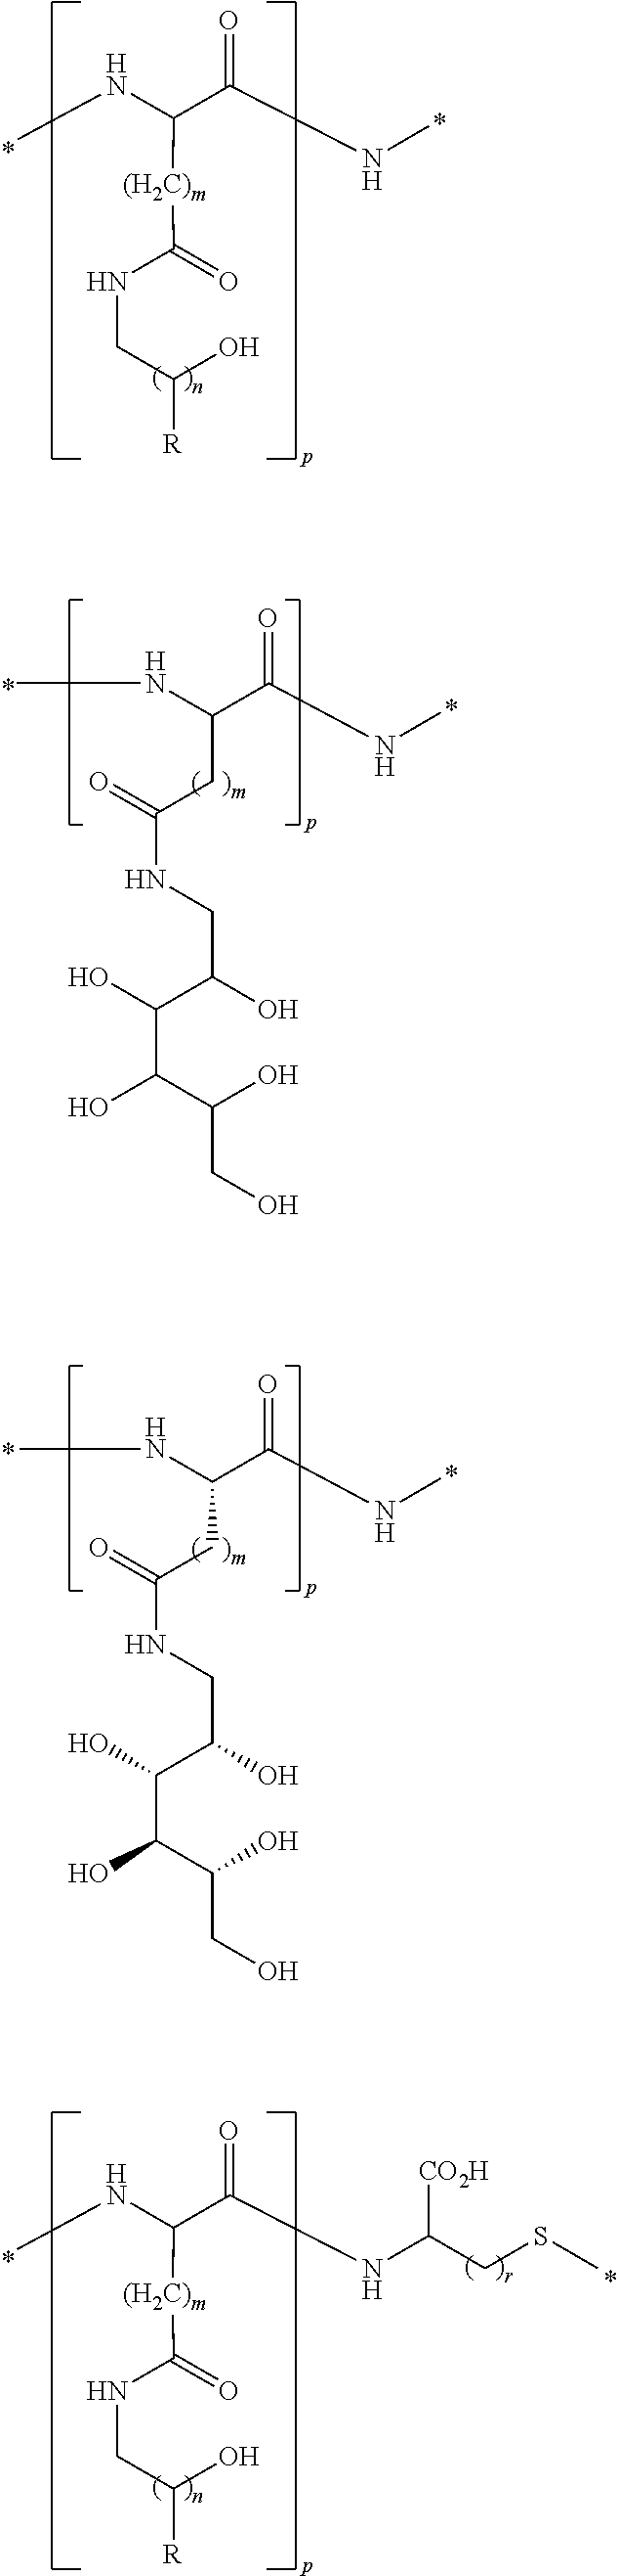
CNC(C(NC)=O)[(H2C)m]C(NCC([R])O)=O.CNC(C(NC)=O)CC(NCC(O)C(O)C(C(O)CO)O)=O.CNC(C(NC)=O)CC(NCC(O)C(O)C(C(O)CO)O)=O.CNC(C(NC(CSC)[CO2H])=O)[(H2C)m]C(NCC([R])O)=O
